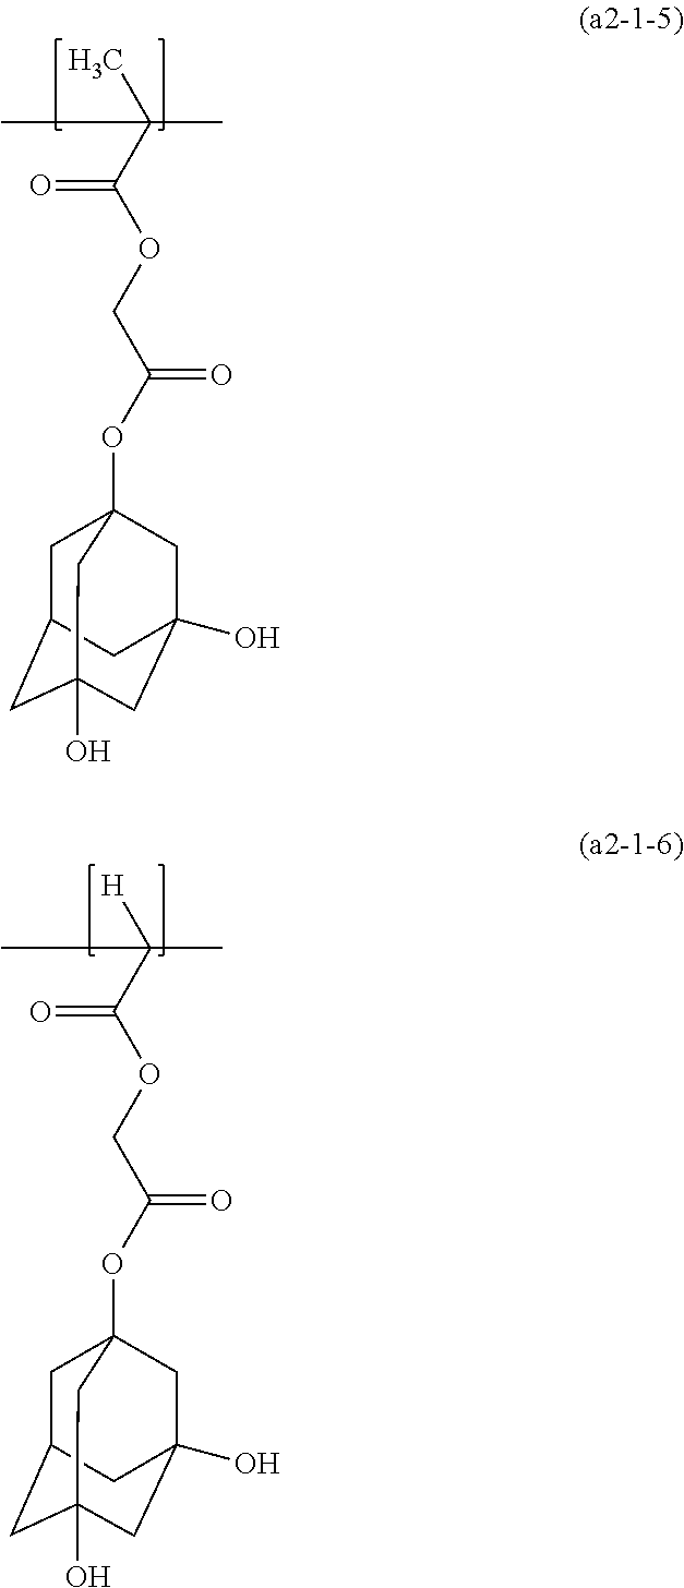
C12CC3(O)CC(O)(C1)CC(OC(COC(C(C)(C)C)=O)=O)(C3)C2.C12CC3(O)CC(O)(C1)CC(OC(COC(C(C)([H])C)=O)=O)(C3)C2
